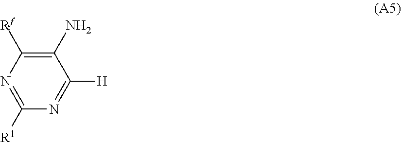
C1([Rf])=C(N)C([H])=NC([R1])=N1
